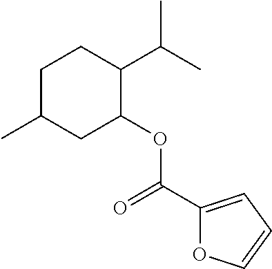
C1C(C)CC(OC(C2=CC=CO2)=O)C(C(C)C)C1
